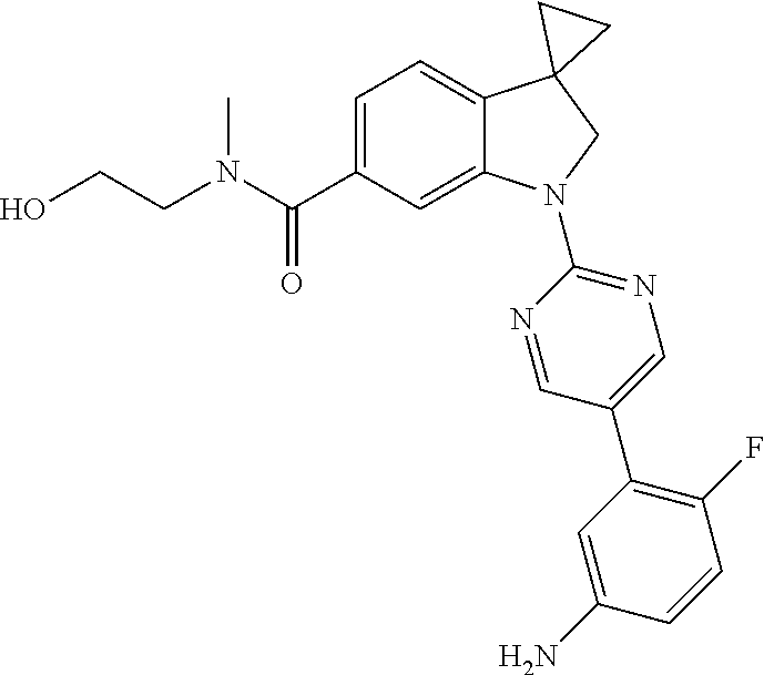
N(C(C1=CC=C2C(=C1)N(C1=NC=C(C3=C(F)C=CC(N)=C3)C=N1)CC21CC1)=O)(C)CCO
